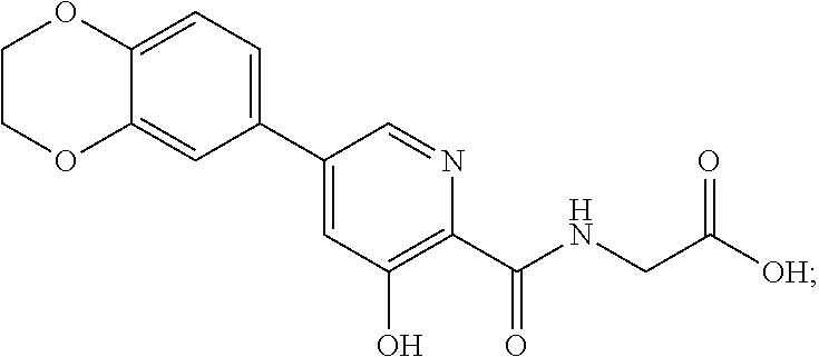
C1(C2=CC=C3C(=C2)OCCO3)=CC(O)=C(C(NCC([OH])=O)=O)N=C1
